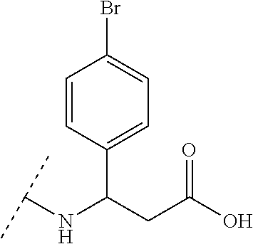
C1(C(CC(O)=O)NC(C)C)=CC=C(Br)C=C1
